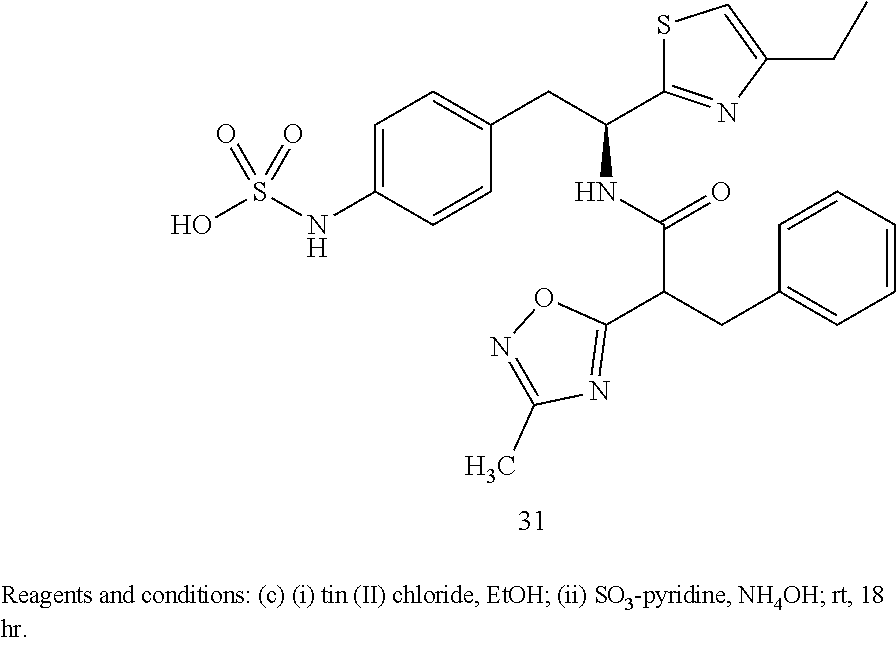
C1=C(NS(O)(=O)=O)C=CC(CC(C2=NC(CC)=CS2)NC(C(C2=NC(C)=NO2)CC2=CC=CC=C2)=O)=C1
